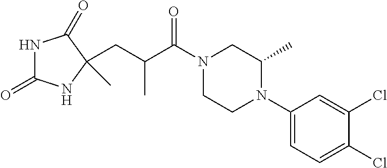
N1C(=O)NC(C)(CC(C(N2CCN(C3=CC=C(Cl)C(Cl)=C3)C(C)C2)=O)C)C1=O
